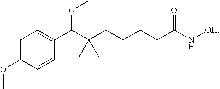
C1=C(OC)C=CC(C(C(CCCCC(=O)N[OH])(C)C)OC)=C1
